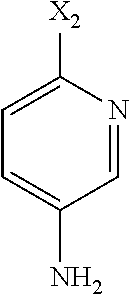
C1=NC([X2])=CC=C1N
